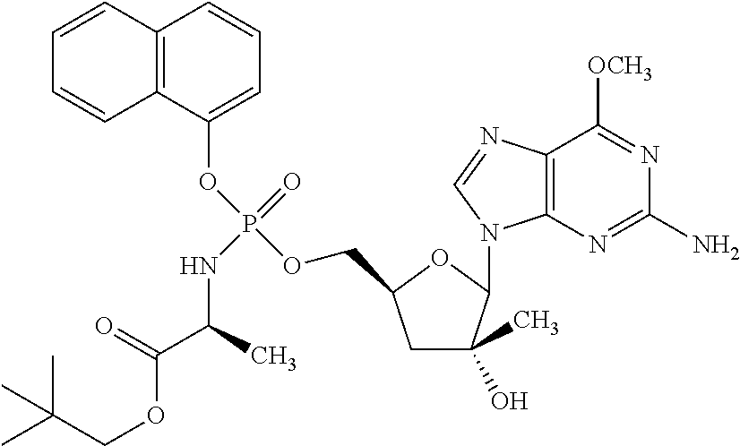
C12=C(N=C(N)N=C1[OCH3])N(C1C(O)(C)CC(COP(OC3=CC=CC4=C3C=CC=C4)(=O)NC(C(OCC(C)(C)C)=O)C)O1)C=N2
